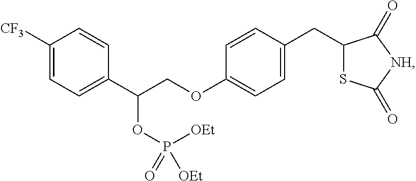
C1([CF3])=CC=C(C(COC2=CC=C(CC3SC(=O)[NH]C3=O)C=C2)OP([OEt])(=O)[OEt])C=C1
